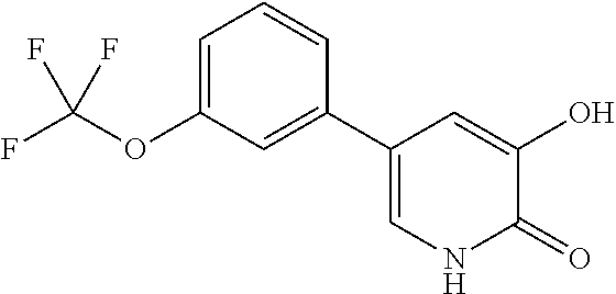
FC(OC1=CC=CC(C2=CNC(=O)C(O)=C2)=C1)(F)F
